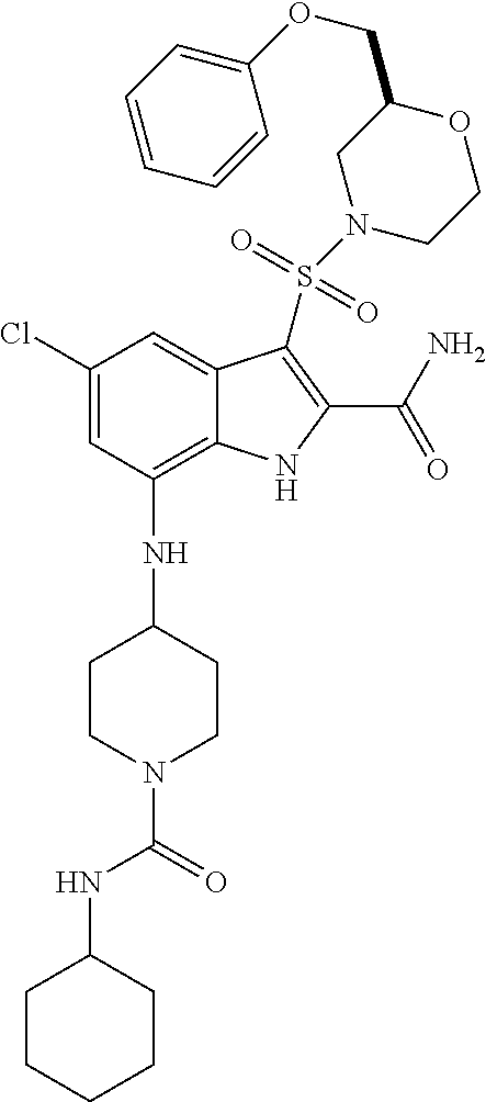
C1(Cl)=CC(NC2CCN(C(=O)NC3CCCCC3)CC2)=C2C(=C1)C(S(N1CCOC(COC3=CC=CC=C3)C1)(=O)=O)=C(C(N)=O)N2
